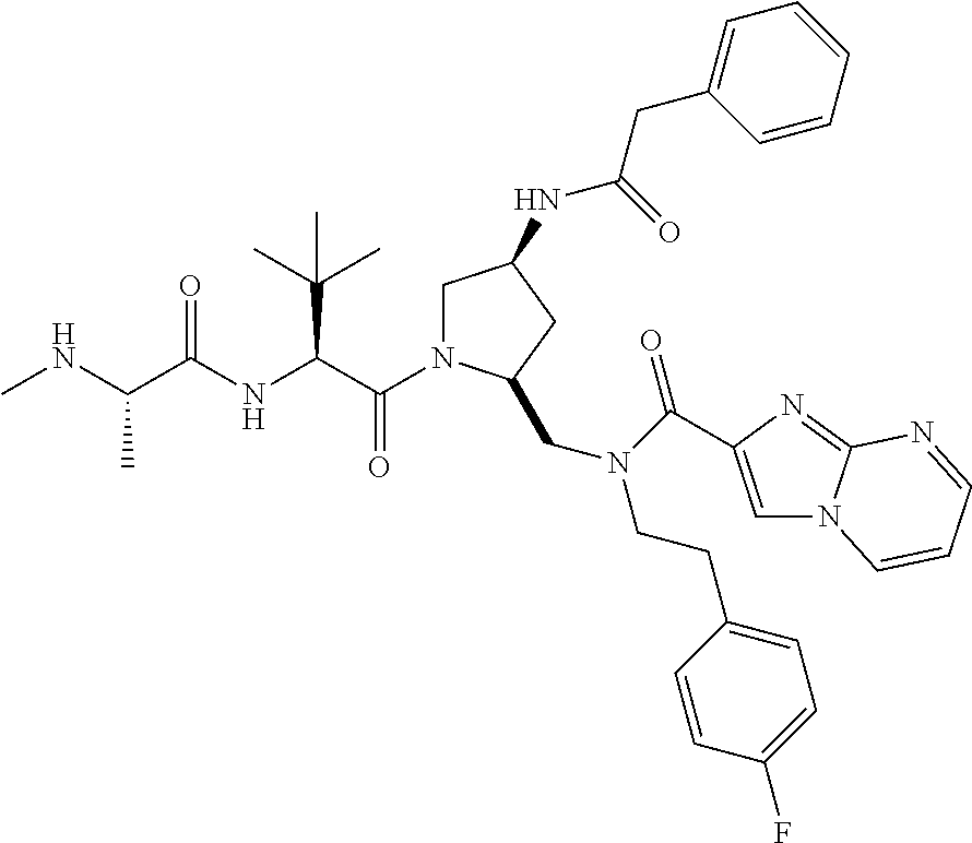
C(=O)(C(C(C)(C)C)NC(=O)C(C)NC)N1CC(NC(CC2=CC=CC=C2)=O)CC1CN(CCC1=CC=C(F)C=C1)C(=O)C1=CN2C(=N1)N=CC=C2
